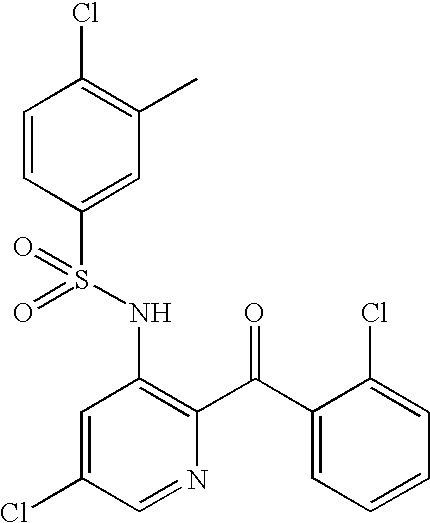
C1=CC(S(NC2=C(C(C3=CC=CC=C3Cl)=O)N=CC(Cl)=C2)(=O)=O)=CC(C)=C1Cl
